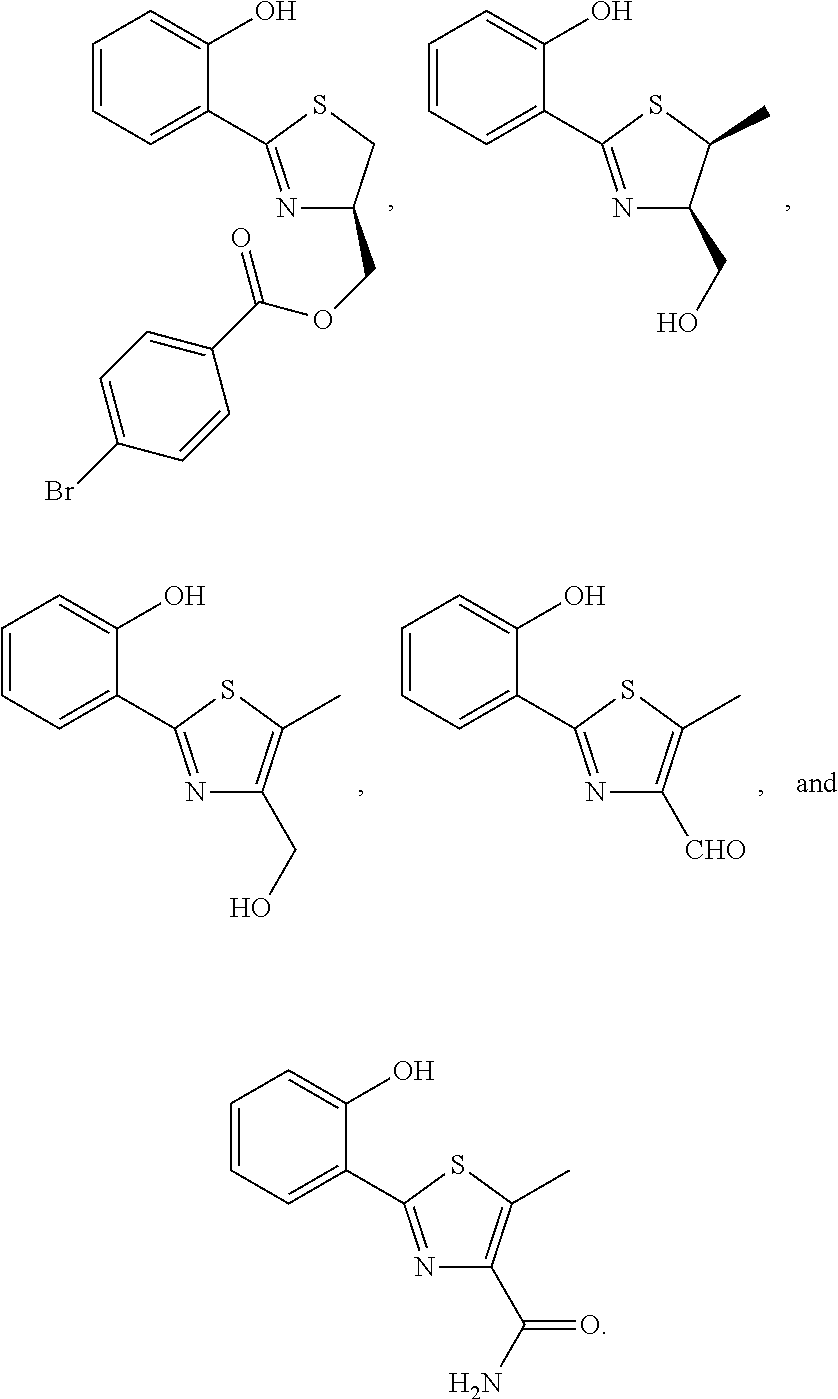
C1=CC=C(C2=NC(C(N)=O)=C(C)S2)C(O)=C1.C1=CC=C(C2=NC(COC(=O)C3=CC=C(Br)C=C3)CS2)C(O)=C1.C1=CC=C(C2=NC(CO)C(C)S2)C(O)=C1.C1=CC=C(C2=NC(CO)=C(C)S2)C(O)=C1.C1=CC=C(C2=NC([CHO])=C(C)S2)C(O)=C1
